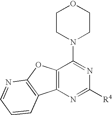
C12=C(N=C([R4])N=C1N1CCOCC1)C1=C(O2)N=CC=C1
